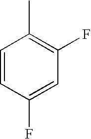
C1=CC(F)=CC(F)=C1C
